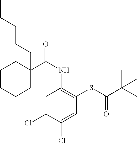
C1=C(Cl)C(Cl)=CC(SC(C(C)(C)C)=O)=C1NC(=O)C1(CCCCC)CCCCC1
